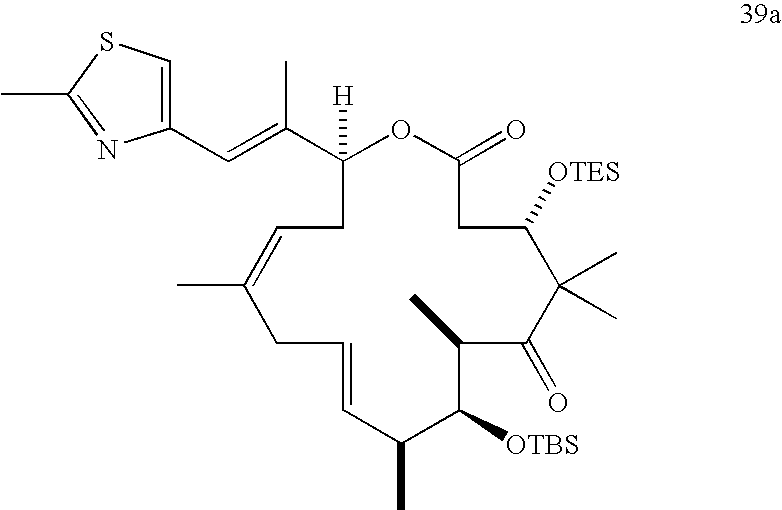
C1(C(=CC2=CSC(C)=N2)C)([H])OC(=O)CC([OTES])C(C)(C)C(=O)C(C)C([OTBS])C(C)C=CCC(C)=CC1
